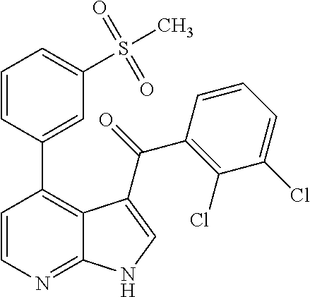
C1=CN=C2C(=C1C1=CC(S(C)(=O)=O)=CC=C1)C(C(=O)C1=C(Cl)C(Cl)=CC=C1)=CN2
